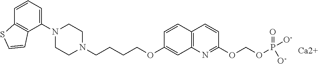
C1N(C2=CC=CC3=C2C=CS3)CCN(CCCCOC2=CC3=C(C=C2)C=CC(OCOP(=O)([O-])[O-])=N3)C1.[Ca2+]
